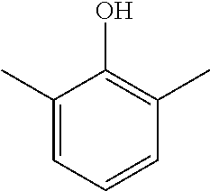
C1(C)=CC=CC(C)=C1O
